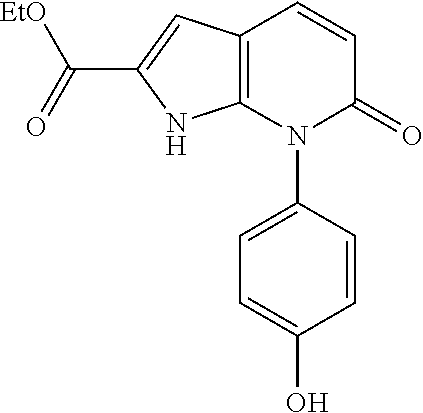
C1=CC(N2C(=O)C=CC3=C2NC(C(=O)[EtO])=C3)=CC=C1O
